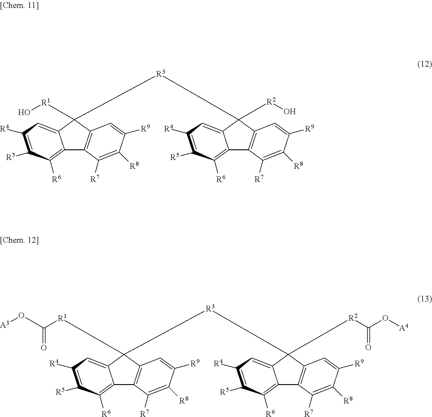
C1([R1]O)([R3]C2([R2]O)C3=CC([R4])=C([R5])C([R6])=C3C3=C2C=C([R9])C([R8])=C3[R7])C2=CC([R4])=C([R5])C([R6])=C2C2=C1C=C([R9])C([R8])=C2[R7].C1([R1]C(=O)O[A3])([R3]C2([R2]C(=O)O[A4])C3=CC([R4])=C([R5])C([R6])=C3C3=C2C=C([R9])C([R8])=C3[R7])C2=CC([R4])=C([R5])C([R6])=C2C2=C1C=C([R9])C([R8])=C2[R7]
